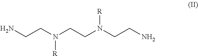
C(CN(CCN(CCN)[R])[R])N
